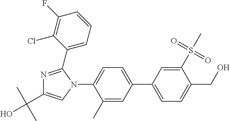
C1=C(CO)C(S(C)(=O)=O)=CC(C2=CC=C(N3C(C4=CC=CC(F)=C4Cl)=NC(C(C)(C)O)=C3)C(C)=C2)=C1
